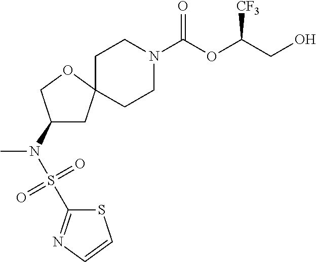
C1CN(C(OC(CO)[CF3])=O)CCC12CC(N(S(=O)(=O)C1=NC=CS1)C)CO2
